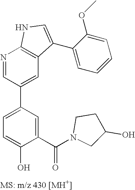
N1=CC(C2=CC=C(O)C(C(N3CCC(O)C3)=O)=C2)=CC2=C1NC=C2C1=CC=CC=C1OC
